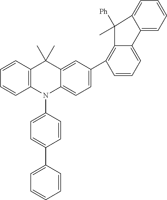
C1=CC2=C(C=C1)N(C1=CC=C(C3=CC=CC=C3)C=C1)C1=CC=C(C3=C4C(=CC=C3)C3=CC=CC=C3C4(C)[Ph])C=C1C2(C)C
